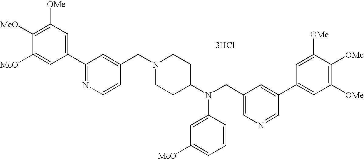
C1=C([MeO])C([MeO])=C([OMe])C=C1C1=NC=CC(CN2CCC(N(CC3=CN=CC(C4=CC([OMe])=C([OMe])C([OMe])=C4)=C3)C3=CC([MeO])=CC=C3)CC2)=C1.[3HCl]
